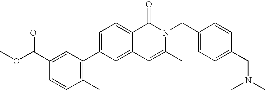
C1=C(C2=C(C)C=CC(C(OC)=O)=C2)C=C2C(=C1)C(=O)N(CC1=CC=C(CN(C)C)C=C1)C(C)=C2
